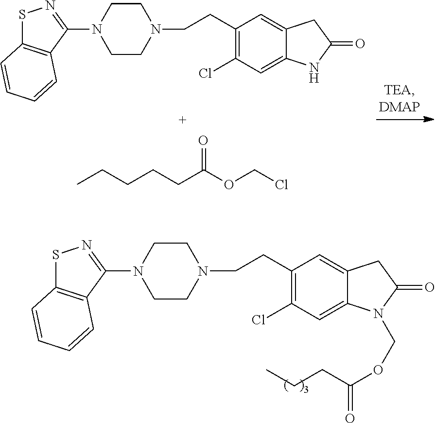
S1C2=C(C(N3CCN(CCC4=C(Cl)C=C5C(=C4)CC(=O)N5)CC3)=N1)C=CC=C2.CCCCCC(OCCl)=O.S1C2=C(C(N3CCN(CCC4=C(Cl)C=C5C(=C4)CC(=O)N5COC(=O)CCC)CC3)=N1)C=CC=C2
